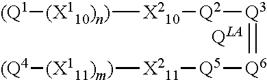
[(Q1][(X110)n)][X210][Q2][Q3]=[Q6][Q5][X211][(X111)m)][(Q4]
